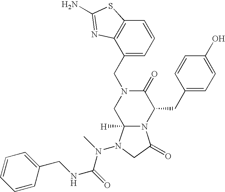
C1(CN2CC3([H])N(C(CC4=CC=C(O)C=C4)C2=O)C(=O)CN3N(C)C(=O)NCC2=CC=CC=C2)=CC=CC2=C1N=C(N)S2
